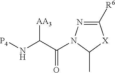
C1([R6])=NN(C(=O)C([AA3])N[P4])C(C)[X]1
